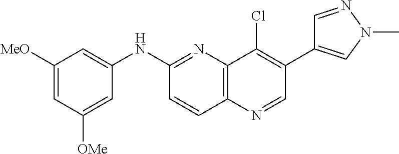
C12=C(N=CC(C3=CN(C)N=C3)=C1Cl)C=CC(NC1=CC([MeO])=CC([OMe])=C1)=N2
